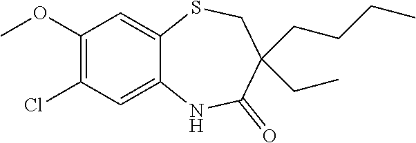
O(C1=C(Cl)C=C2C(=C1)SCC(CC)(CCCC)C(=O)N2)C
